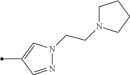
N1=CC(C)=CN1CCN1CCCC1
